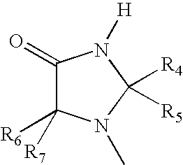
C1(=O)C([R6])([R7])N(C)C([R4])([R5])N1[H]
